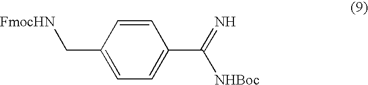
C1(C[FmocHN])=CC=C(C([NHBoc])=N)C=C1
